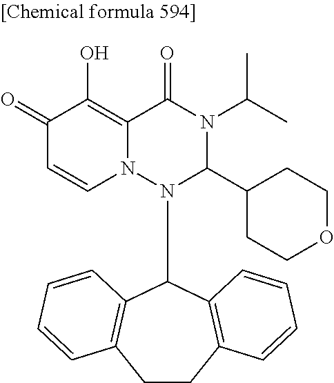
C1(=O)C=CN2C(=C1O)C(=O)N(C(C)C)C(C1CCOCC1)N2C1C2=C(CCC3=C1C=CC=C3)C=CC=C2
